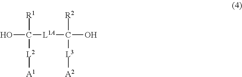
OC([L1A]C(O)([R2])[L3][A2])([R1])[L2][A1]
